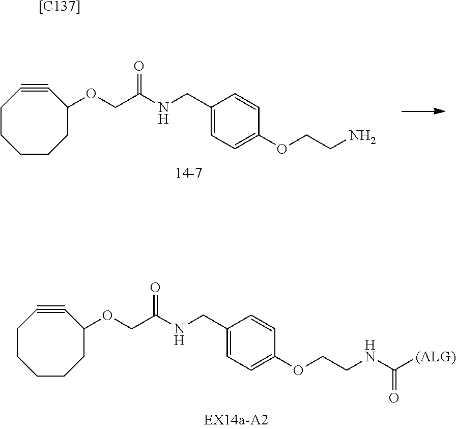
C1(CNC(COC2C#CCCCCC2)=O)=CC=C(OCCN)C=C1.C1(CNC(COC2C#CCCCCC2)=O)=CC=C(OCCNC(=O)[(ALG)])C=C1.[[C137]]
